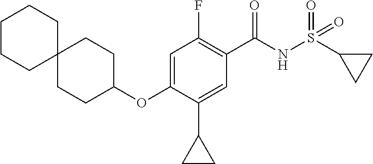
C1=C(OC2CCC3(CC2)CCCCC3)C(C2CC2)=CC(C(NS(=O)(=O)C2CC2)=O)=C1F
